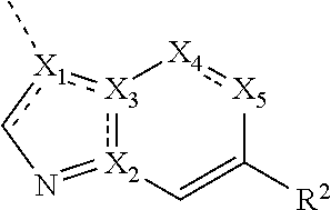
[X3]12:[X2](=Nc[X1]:1C)C=C([R2])[X5]:[X4]2
